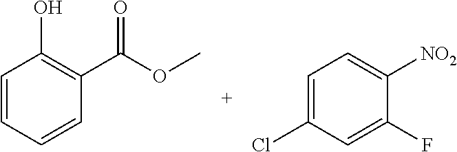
C1=CC=CC(C(=O)OC)=C1O.C1=C(Cl)C=C(F)C([NO2])=C1
